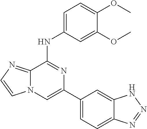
C12=CC(C3=CN4C(=NC=C4)C(NC4=CC=C(OC)C(OC)=C4)=N3)=CC=C1N=NN2
